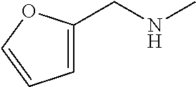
C1(CNC)=CC=CO1
